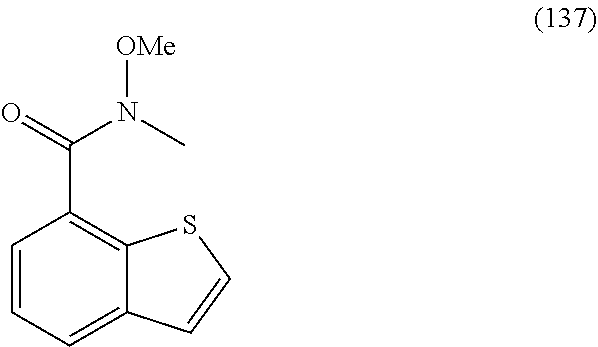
C1=CC=C2C(=C1C(=O)N(C)[OMe])SC=C2
